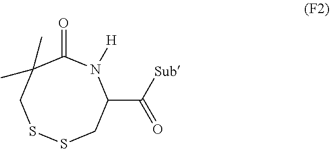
C1(C([Sub])=O)N([H])C(=O)C(C)(C)CSSC1
